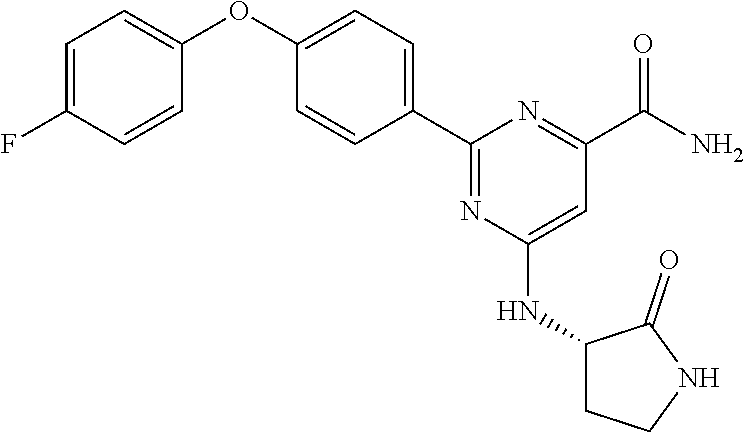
C1=C(F)C=CC(OC2=CC=C(C3=NC(NC4CCNC4=O)=CC(C(N)=O)=N3)C=C2)=C1
